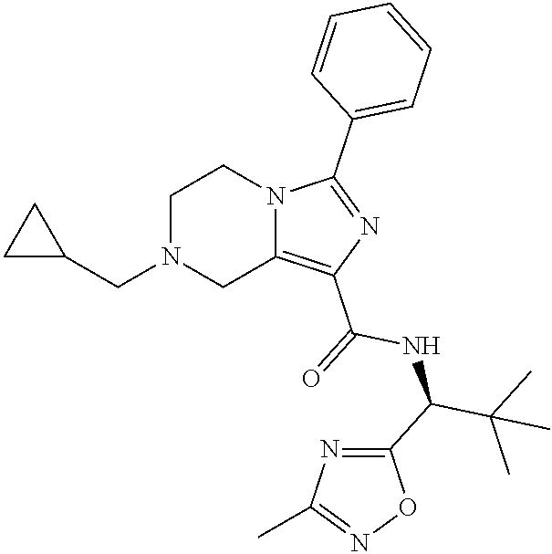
C1N(CC2CC2)CC2=C(C(=O)NC(C(C)(C)C)C3=NC(C)=NO3)N=C(C3=CC=CC=C3)N2C1
